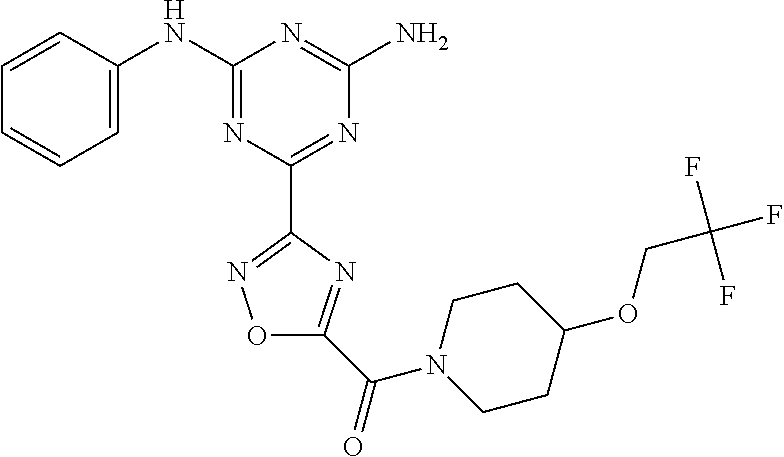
C1=CC(NC2=NC(C3=NOC(C(=O)N4CCC(OCC(F)(F)F)CC4)=N3)=NC(N)=N2)=CC=C1
